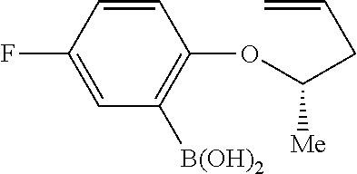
C1=CC(F)=CC([B(OH)2])=C1OC(CC=C)[Me]
